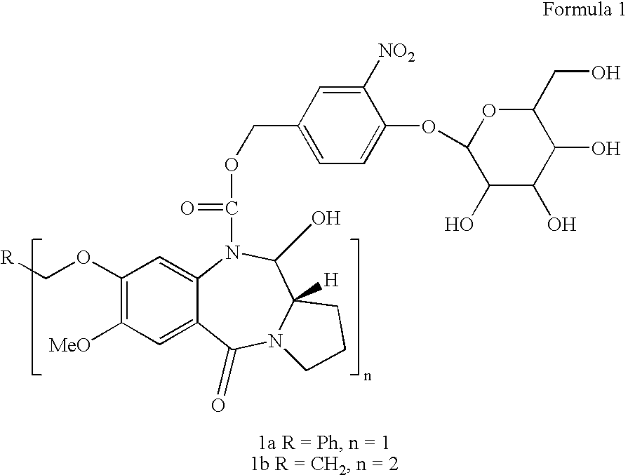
C1(OC[R])=C([MeO])C=C2C(=C1)N(C(OCC1=CC=C(OC3C(O)C(O)C(O)C(CO)O3)C([NO2])=C1)=O)C(O)C1([H])N(C2=O)CCC1
